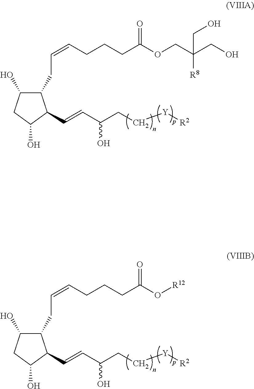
C1(O)C(CC=CCCCC(OCC(CO)([R8])CO)=O)C(C=CC(CC[Y][R2])O)C(O)C1.C1(O)C(CC=CCCCC(O[R12])=O)C(C=CC(CC[Y][R2])O)C(O)C1
